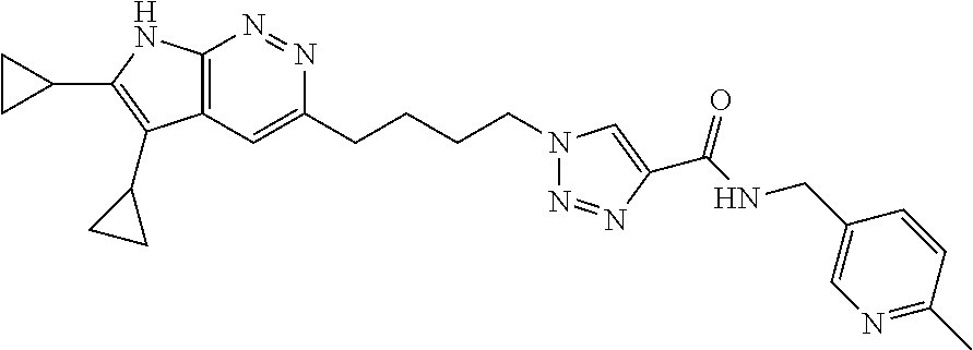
C12=C(C=C(CCCCN3N=NC(C(NCC4=CN=C(C)C=C4)=O)=C3)N=N1)C(C1CC1)=C(C1CC1)N2
